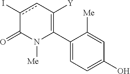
C1(C2=C([Y])cc(I)C(=O)N2[Me])=CC=C(O)C=C1[Me]
